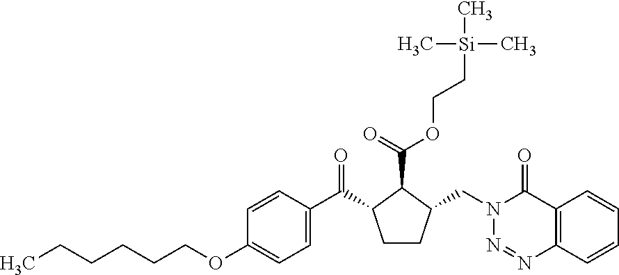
C1(OCCCCCC)=CC=C(C(C2CCC(CN3N=NC4=C(C3=O)C=CC=C4)C2C(=O)OCC[Si](C)(C)C)=O)C=C1
